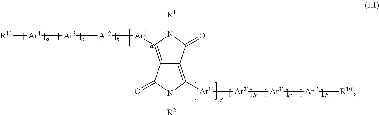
C12=C([Ar1][Ar2][Ar3][Ar4][R10])N([R1])C(=O)C1=C([Ar1][Ar2][Ar3][Ar4][R10])N([R2])C2=O
